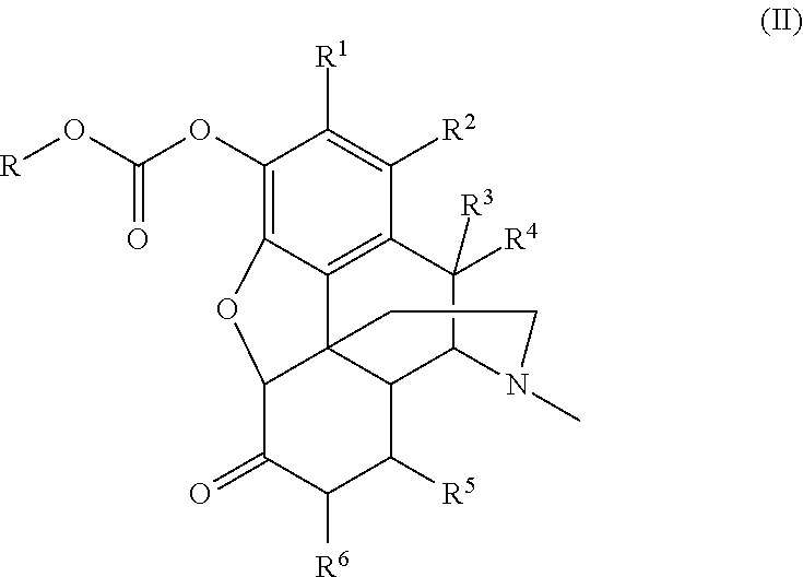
C1(OC(O[R])=O)=C2C3=C(C([R2])=C1[R1])C([R4])([R3])C1C4C3(C(C(=O)C([R6])C4[R5])O2)CCN1C
